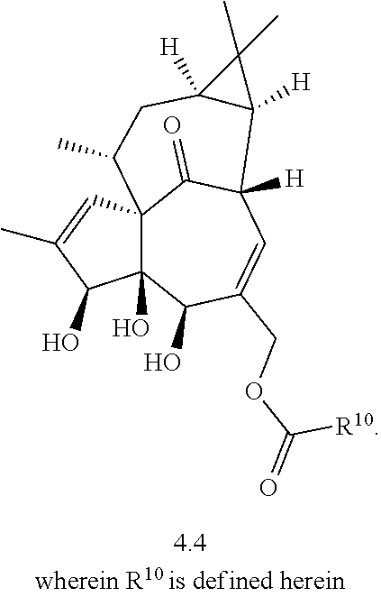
C12(O)C3(C=C(C)C1O)C(=O)C([H])(C=C(COC(=O)[R10])C2O)C1([H])C([H])(CC3C)C1(C)C
